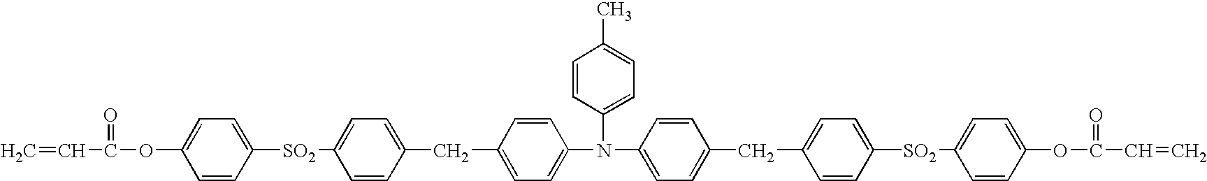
C=CC(=O)OC1=CC=C([SO2]C2=CC=C(CC3=CC=C(N(C4=CC=C(CC5=CC=C([SO2]C6=CC=C(OC(C=C)=O)C=C6)C=C5)C=C4)C4=CC=C(C)C=C4)C=C3)C=C2)C=C1
